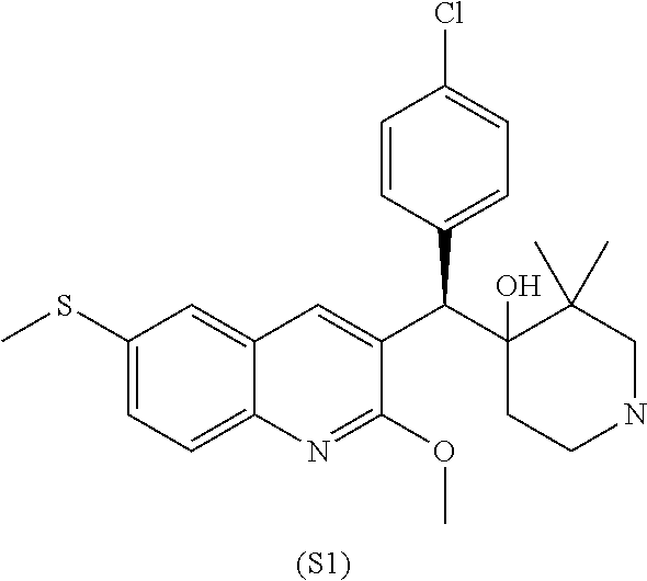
C1(SC)=CC=C2C(=C1)C=C(C(C1(O)CCNCC1(C)C)C1=CC=C(Cl)C=C1)C(OC)=N2.[(S1)]
